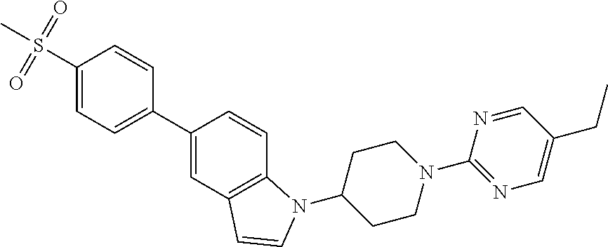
C1(C2=CC=C(S(C)(=O)=O)C=C2)=CC2=C(C=C1)N(C1CCN(C3=NC=C(CC)C=N3)CC1)C=C2
